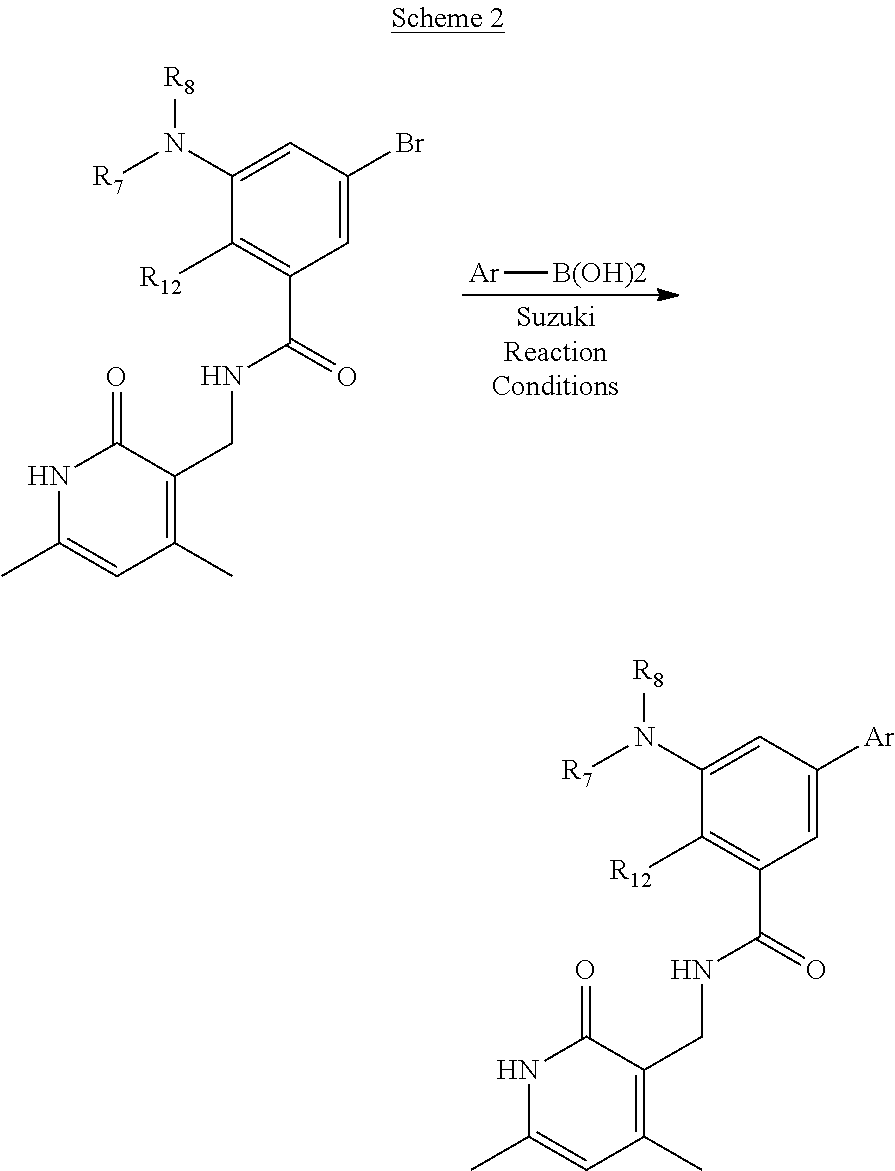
[R8]N(C1=CC(Br)=CC(C(=O)NCC2=C(C)C=C(C)NC2=O)=C1[R12])[R7].[Ar][B(OH)2].[R8]N(C1=CC([Ar])=CC(C(=O)NCC2=C(C)C=C(C)NC2=O)=C1[R12])[R7]
